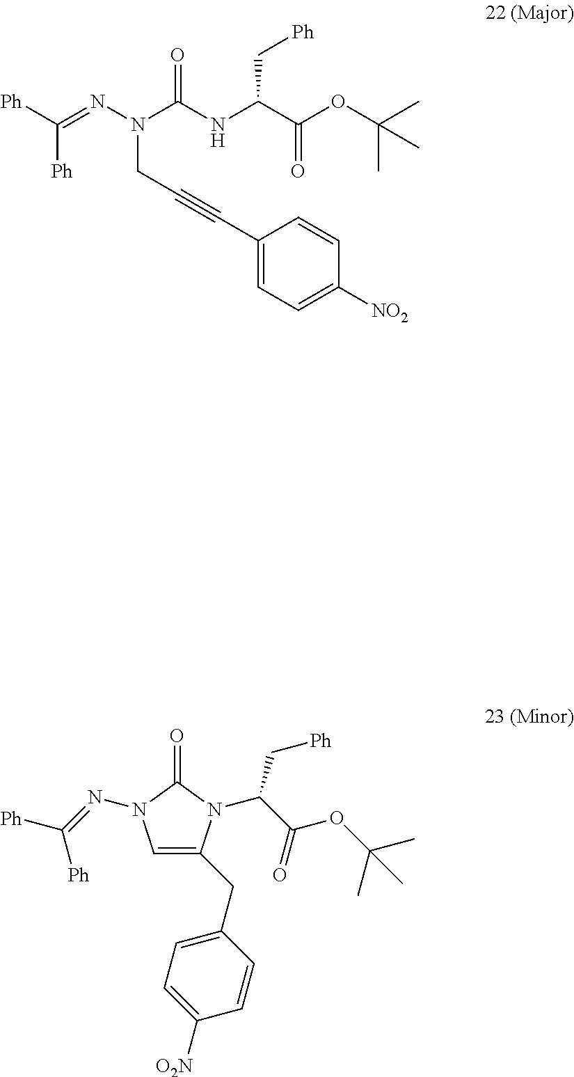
[Ph]C(=NN(C(NC(C(OC(C)(C)C)=O)C[Ph])=O)CC#CC1=CC=C([NO2])C=C1)[Ph].C1=C(CC2=CC=C([O2N])C=C2)N(C(C(OC(C)(C)C)=O)C[Ph])C(=O)N1N=C([Ph])[Ph]
